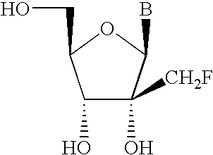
C1(O)C(O)([CH2F])C(B)OC1CO
